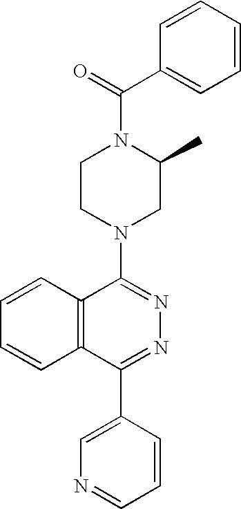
C(N1CCN(C2=NN=C(C3=CN=CC=C3)C3=C2C=CC=C3)CC1C)(C1=CC=CC=C1)=O
